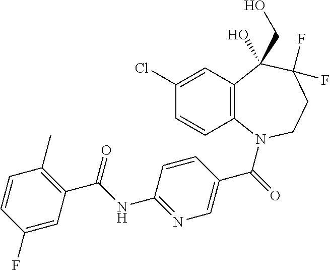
C12=C(N(C(=O)C3=CN=C(NC(C4=C(C)C=CC(F)=C4)=O)C=C3)CCC(F)(F)C1(CO)O)C=CC(Cl)=C2
